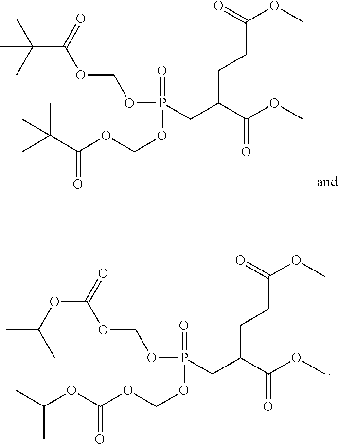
C(C(=O)OCOP(=O)(CC(C(OC)=O)CCC(OC)=O)OCOC(C(C)(C)C)=O)(C)(C)C.O(C(=O)OCOP(=O)(CC(C(OC)=O)CCC(OC)=O)OCOC(=O)OC(C)C)C(C)C
